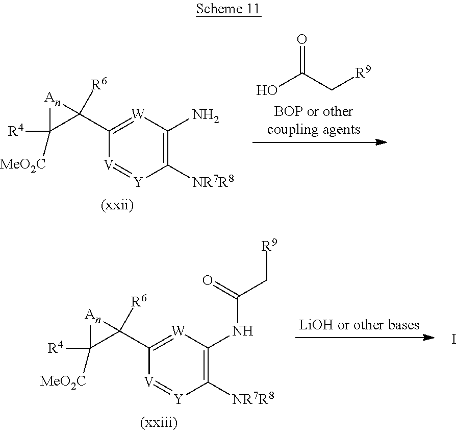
OC(C[R9])=O.[(xxii)].[W]1=C(C2([R6])C([R4])([MeO2C])[An]2)[V]=[Y]C([NR7R8])=C1N.[W]1=C(C2([R6])C([R4])([MeO2C])[An]2)[V]=[Y]C([NR7R8])=C1NC(C[R9])=O.I
